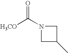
C1C(C)CN1C([H3CO])=O
